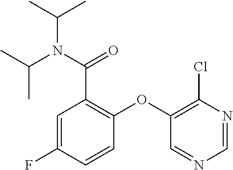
C1=C(F)C=CC(OC2=C(Cl)N=CN=C2)=C1C(N(C(C)C)C(C)C)=O
